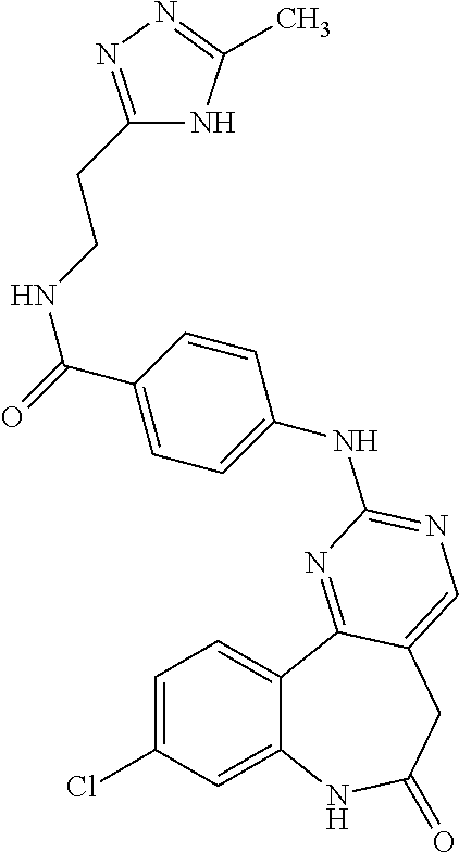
C1=C(Cl)C=C2C(=C1)C1=NC(NC3=CC=C(C(=O)NCCC4=NN=C(C)N4)C=C3)=NC=C1CC(=O)N2
